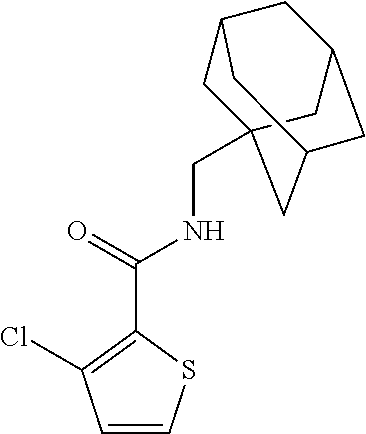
C1=CSC(C(NCC23CC4CC(CC(C2)C4)C3)=O)=C1Cl
